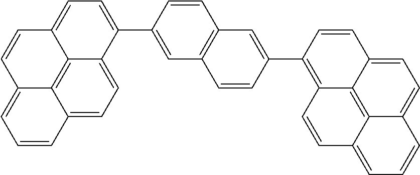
C12=CC=C(C3=CC4=C(C=C3)C=C(C3=C5C6=C7C(=CC=C6C=C3)C=CC=C7C=C5)C=C4)C3=CC=C4C(=C13)C(=CC=C4)C=C2
